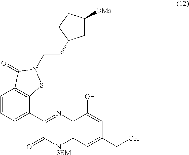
C1=CC=C(C2=NC3=C([NSEM]C2=O)C=C(CO)C=C3O)C2=C1C(=O)N(CCC1CC([OMs])CC1)S2
